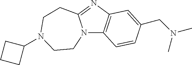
N12C3=C(N=C1CCN(C1CCC1)CC2)C=C(CN(C)C)C=C3
